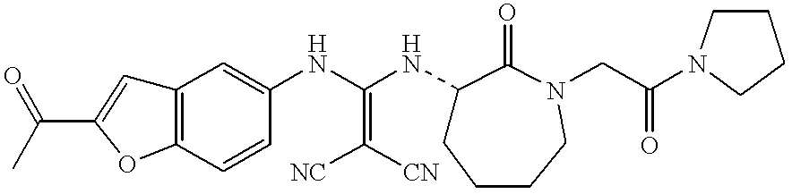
C12=C(C=CC(NC(NC3CCCCN(CC(N4CCCC4)=O)C3=O)=C([NC])[CN])=C1)OC(C(=O)C)=C2
